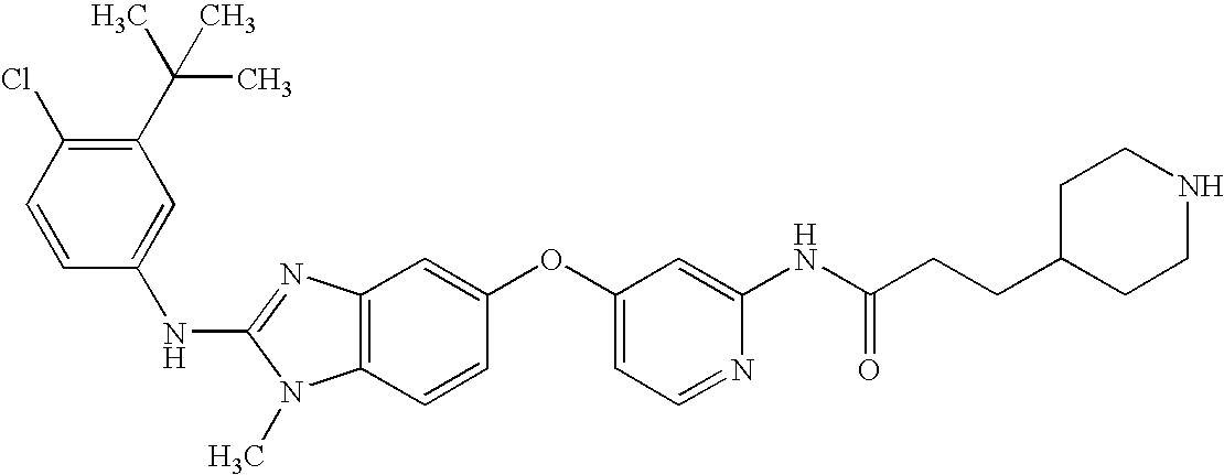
C1(C(C)(C)C)=C(Cl)C=CC(NC2=NC3=C(N2C)C=CC(OC2=CC=NC(NC(CCC4CCNCC4)=O)=C2)=C3)=C1
